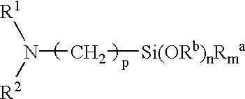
N(C[Si(ORb)nRma])([R2])[R1]
